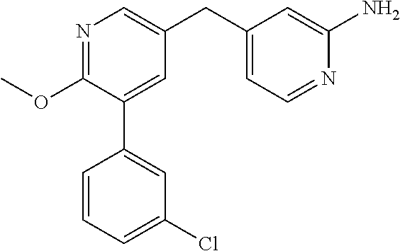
C1(OC)=NC=C(CC2=CC=NC(N)=C2)C=C1C1=CC(Cl)=CC=C1
